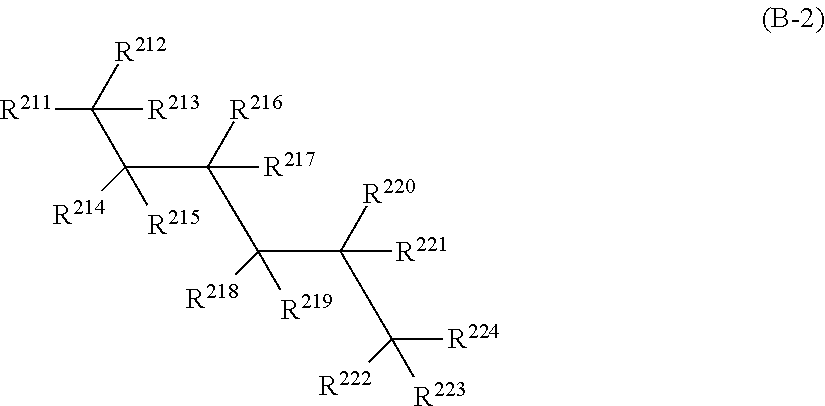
[R211]C([R212])(C([R214])(C([R216])(C([R218])(C([R220])(C([R222])([R224])[R223])[R221])[R219])[R217])[R215])[R213]
